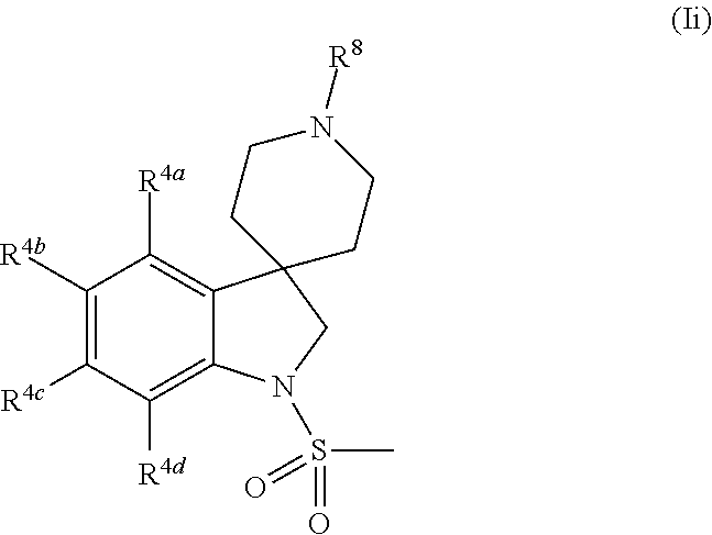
C1([R4d])=C2C(=C([R4a])C([R4b])=C1[R4c])C1(CN2S(C)(=O)=O)CCN([R8])CC1
